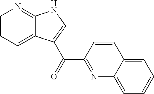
C1=CC=C2C(=N1)NC=C2C(C1=NC2=CC=CC=C2C=C1)=O
